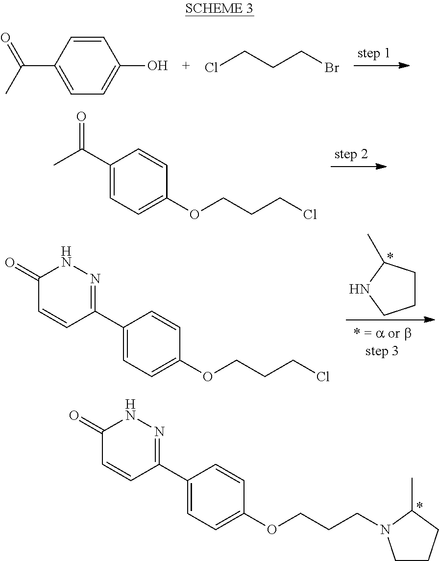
C1(C2=NNC(=O)C=C2)=CC=C(OCCCN2CCCC2C)C=C1.C1(O)=CC=C(C(=O)C)C=C1.ClCCCBr.C1(C(=O)C)=CC=C(OCCCCl)C=C1.C1CC(C)NC1.C1(C2=NNC(=O)C=C2)=CC=C(OCCCCl)C=C1
